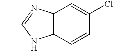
C12=C(N=C(C)N1)C=C(Cl)C=C2
